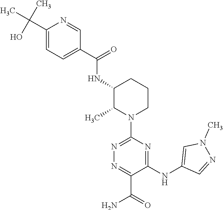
C1(C(=O)NC2C(C)N(C3=NN=C(C(=O)N)C(NC4=CN(C)N=C4)=N3)CCC2)=CC=C(C(C)(O)C)N=C1
